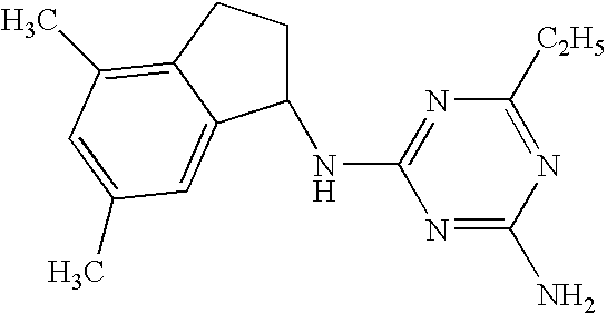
N1=C(N)N=C([C2H5])N=C1NC1CCC2=C(C)C=C(C)C=C12
